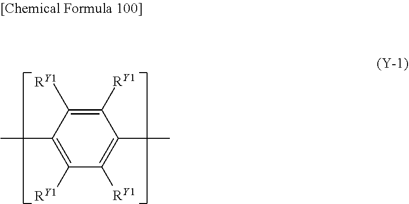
C1([RY1])=C([RY1])C(C)=C([RY1])C([RY1])=C1C
